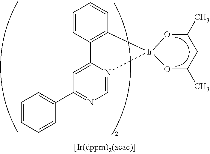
C1=CC2=C(C=C1)[Ir]1(N3=CN=C(C4=CC=CC=C4)C=C23)OC(C)CC(C)O1
